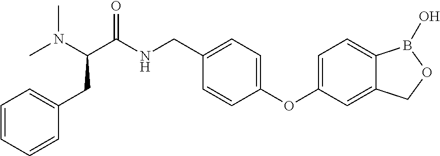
CN(C(C(NCC1=CC=C(OC2=CC=C3C(=C2)COB3O)C=C1)=O)CC1=CC=CC=C1)C
